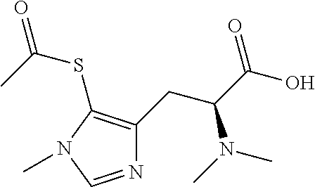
N1=CN(C)C(SC(=O)C)=C1CC(C(O)=O)N(C)C
